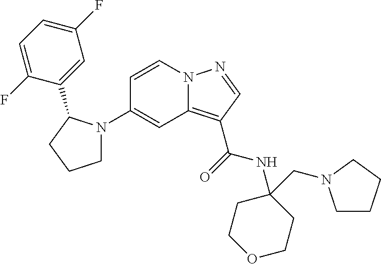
C1(N2CCCC2C2=CC(F)=CC=C2F)=CC2=C(C(=O)NC3(CN4CCCC4)CCOCC3)C=NN2C=C1
